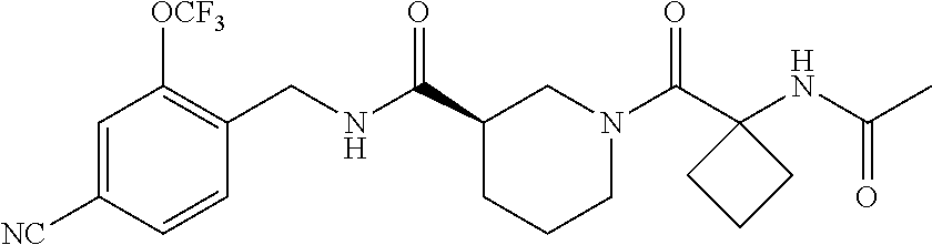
C1=C([NC])C=CC(CNC(C2CCCN(C(C3(NC(C)=O)CCC3)=O)C2)=O)=C1[OCF3]
